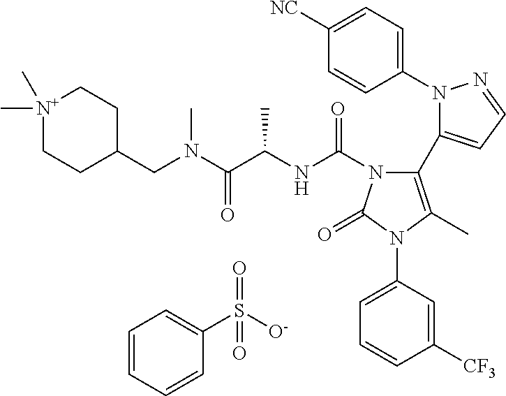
C1=CC=CC(S([O-])(=O)=O)=C1.C1(N2N=CC=C2C2=C(C)N(C3=CC=CC([CF3])=C3)C(=O)N2C(NC(C)C(N(CC2CC[N+](C)(C)CC2)C)=O)=O)=CC=C([NC])C=C1
